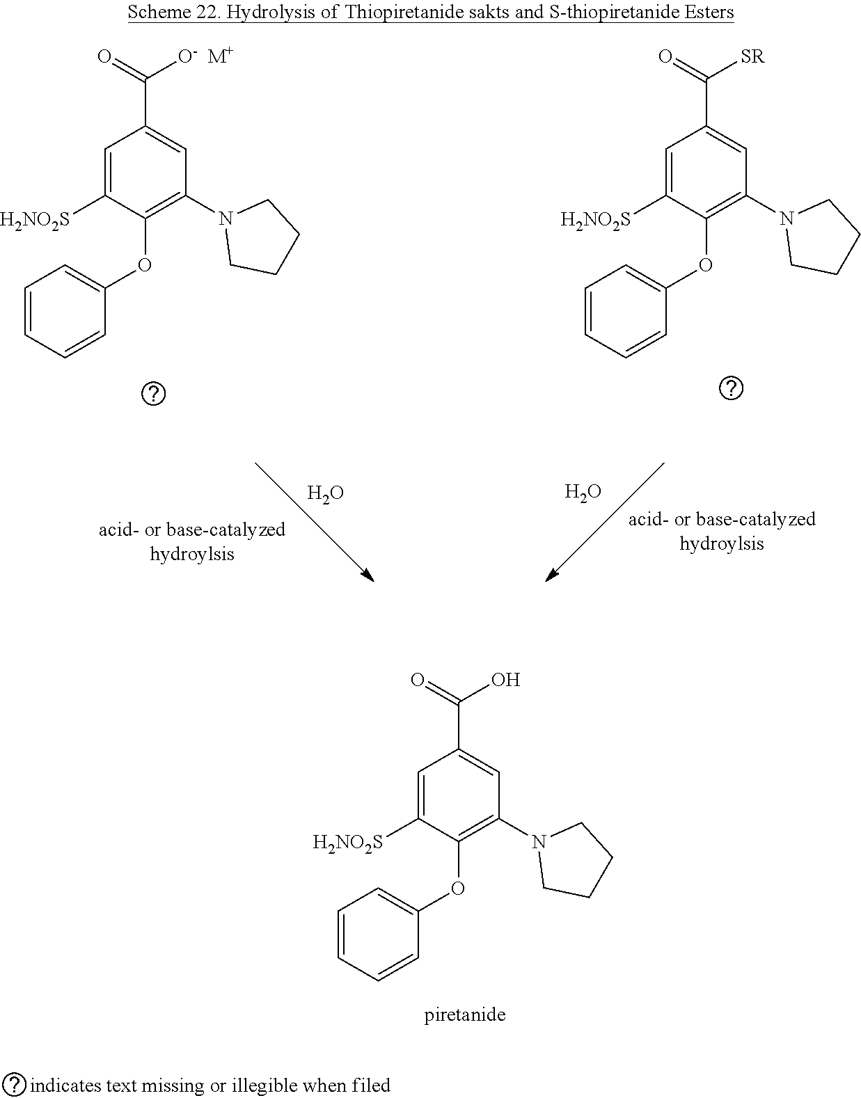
O.C1=C([H2NO2S])C(OC2=CC=CC=C2)=C(N2CCCC2)C=C1C(=O)[O-].C1=C([H2NO2S])C(OC2=CC=CC=C2)=C(N2CCCC2)C=C1C(=O)[SR].O.[M+].C1=C([H2NO2S])C(OC2=CC=CC=C2)=C(N2CCCC2)C=C1C(=O)O
